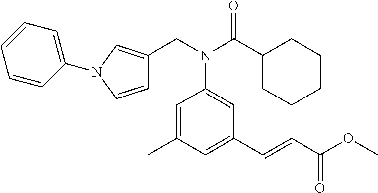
N(C(C1CCCCC1)=O)(C1=CC(C=CC(OC)=O)=CC(C)=C1)CC1=CN(C2=CC=CC=C2)C=C1
